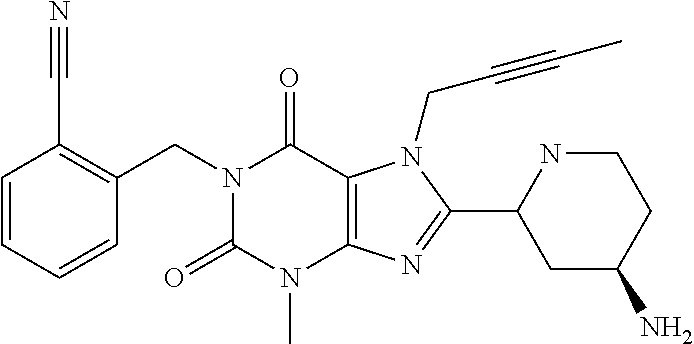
C1=CC(C#N)=C(CN2C(=O)N(C)C3=C(C2=O)N(CC#CC)C(C2CC(N)CCN2)=N3)C=C1
